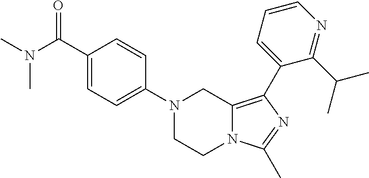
N1(C2=CC=C(C(N(C)C)=O)C=C2)CCN2C(=C(C3=CC=CN=C3C(C)C)N=C2C)C1
